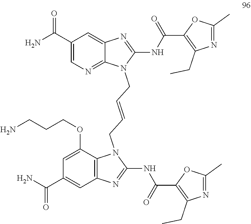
C1(NC(C2=C(CC)N=C(C)O2)=O)=NC2=C(C(OCCCN)=CC(C(=O)N)=C2)N1CC=CCN1C(NC(C2=C(CC)N=C(C)O2)=O)=NC2=CC(C(N)=O)=CN=C12
